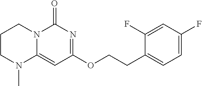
C1CN(C)C2=CC(OCCC3=CC=C(F)C=C3F)=NC(=O)N2C1
